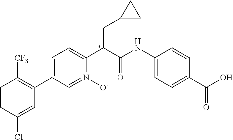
C1=CC(Cl)=CC(C2=CC=C(C(C(NC3=CC=C(C(O)=O)C=C3)=O)CC3CC3)[N+]([O-])=C2)=C1[CF3]
